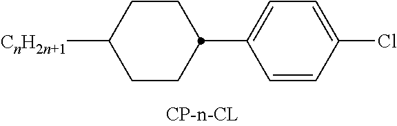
[CnH2n+1]C1CCC(C2=CC=C(Cl)C=C2)CC1
